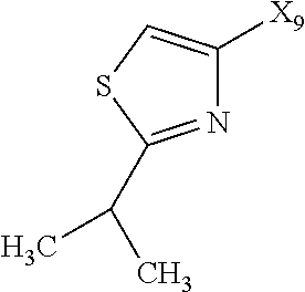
N1=C(C(C)C)SC=C1[X9]
